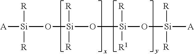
[A][Si](O[Si]([R])([R])O[Si]([R])([R1])O[Si]([R])([R])[A])([R])[R]
